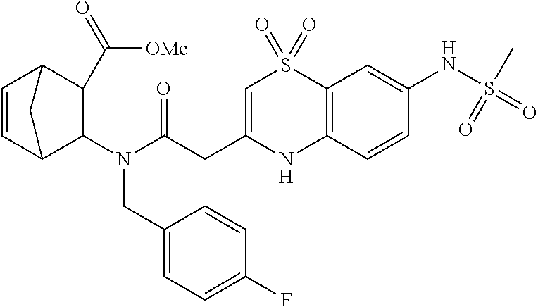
C1=CC2C(N(C(=O)CC3=CS(=O)(=O)C4=C(N3)C=CC(NS(=O)(C)=O)=C4)CC3=CC=C(F)C=C3)C(C(=O)[OMe])C1C2
